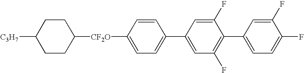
C1CC([CF2O]C2=CC=C(C3=CC(F)=C(C4=CC=C(F)C(F)=C4)C(F)=C3)C=C2)CCC1[C3H7]
